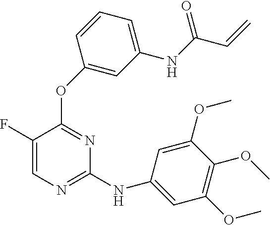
C1=C(F)C(OC2=CC(NC(=O)C=C)=CC=C2)=NC(NC2=CC(OC)=C(OC)C(OC)=C2)=N1
